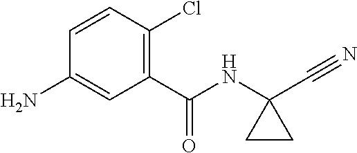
C1(C(=O)NC2(C#N)CC2)=C(Cl)C=CC(N)=C1
